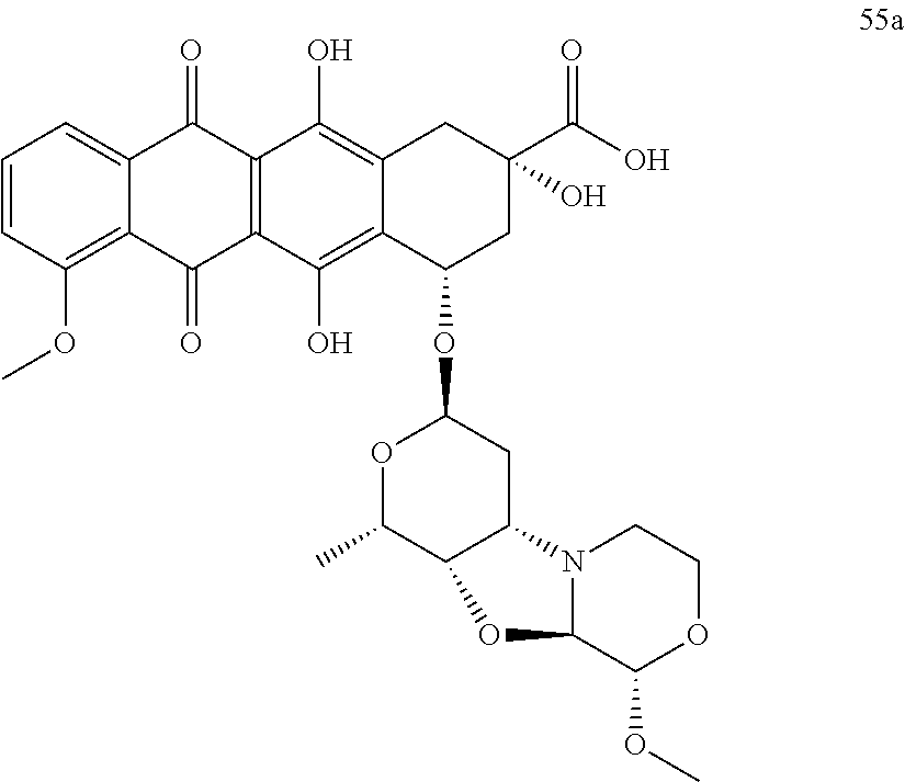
C12=CC=CC(OC)=C1C(=O)C1=C(C2=O)C(O)=C2C(=C1O)C(OC1OC(C)C3C(C1)N1C(C(OC)OCC1)O3)CC(C(=O)O)(O)C2
